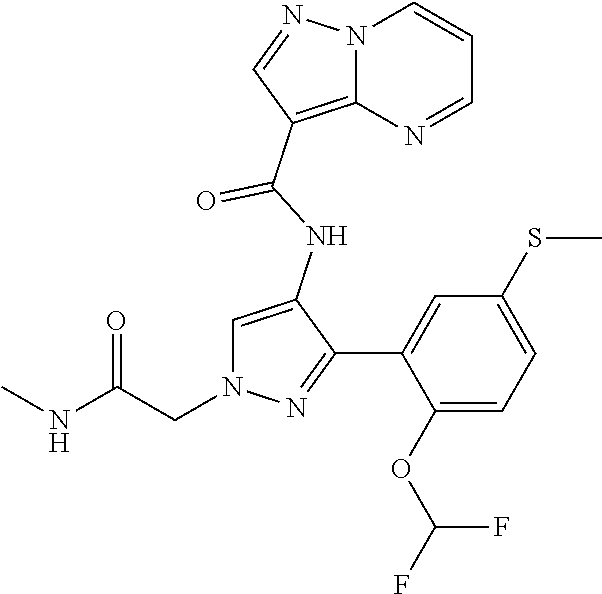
N12C(=C(C(NC3=CN(CC(NC)=O)N=C3C3=CC(SC)=CC=C3OC(F)F)=O)C=N1)N=CC=C2
